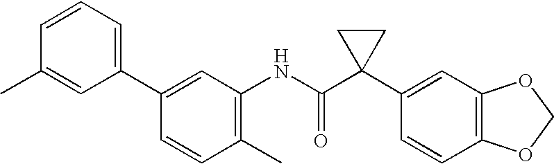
C1(C2=CC(NC(C3(C4=CC5=C(C=C4)OCO5)CC3)=O)=C(C)C=C2)=CC=CC(C)=C1
